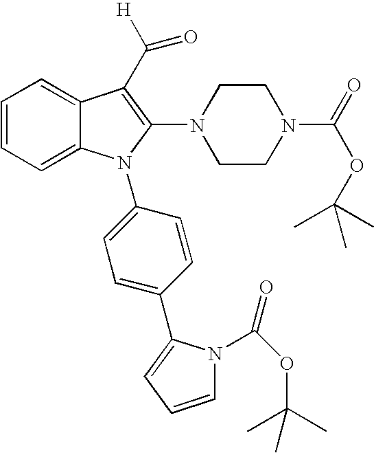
C1=CC=C2C(=C1)C(C([H])=O)=C(N1CCN(C(=O)OC(C)(C)C)CC1)N2C1=CC=C(C2=CC=CN2C(OC(C)(C)C)=O)C=C1
